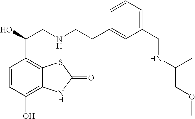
C1=CC(O)=C2C(=C1C(O)CNCCC1=CC(CNC(COC)C)=CC=C1)SC(=O)N2
